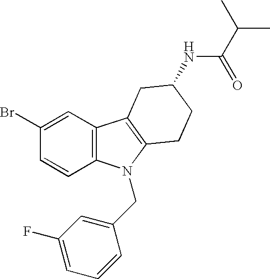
C12=C(N(CC3=CC(F)=CC=C3)C3=C1CC(NC(=O)C(C)C)CC3)C=CC(Br)=C2
